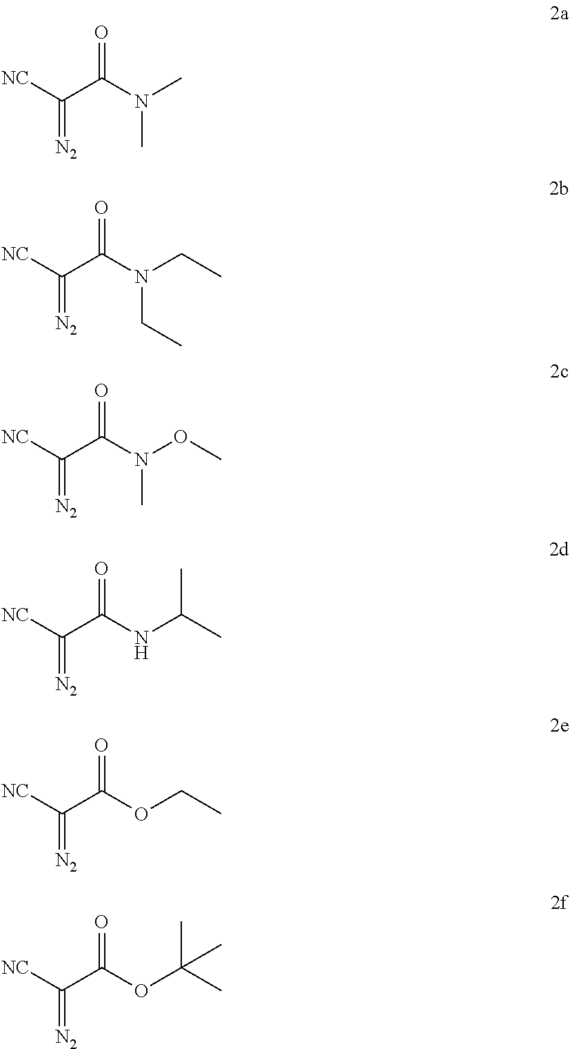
[NC]C(C(N(C)C)=O)=[N2].[NC]C(C(N(CC)CC)=O)=[N2].[NC]C(C(N(OC)C)=O)=[N2].[NC]C(C(NC(C)C)=O)=[N2].[NC]C(C(OCC)=O)=[N2].[NC]C(C(OC(C)(C)C)=O)=[N2]
